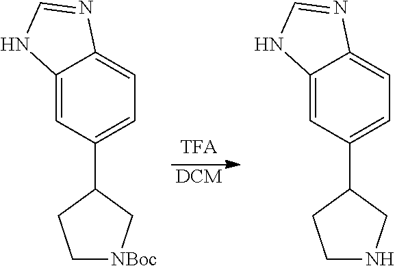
C12=CC(C3CCNC3)=CC=C1N=CN2.C12=CC(C3CC[NBoc]C3)=CC=C1N=CN2.[DCM]
